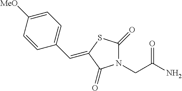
N1(CC(N)=O)C(=O)SC(=CC2=CC=C([MeO])C=C2)C1=O
